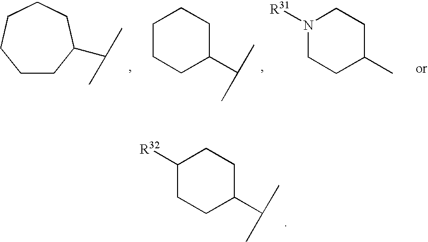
C1CCC(C(C)C)CC1.C1CC(C)CCN1[R31].C1CC(C(C)C)CCCC1.C1([R32])CCC(C(C)C)CC1
